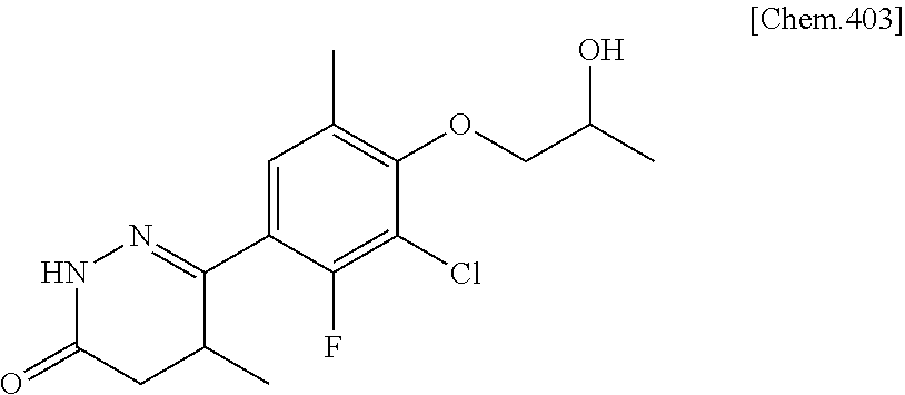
N1C(=O)CC(C)C(C2=CC(C)=C(OCC(C)O)C(Cl)=C2F)=N1
